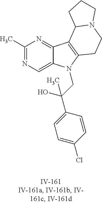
C1(C)=NC=C2C(=N1)C1=C(N2CC(C2=CC=C(Cl)C=C2)(O)C)CCN2C1CCC2
